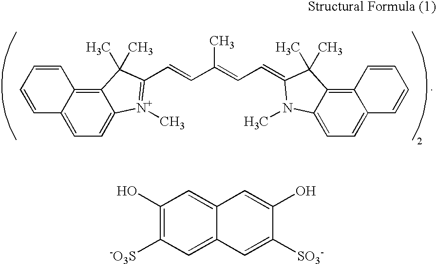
C1(O)=C([-O3S])C=C2C(=C1)C=C(O)C([SO3-])=C2.C1=CC=CC2=CC=C3C(=C12)C(C)(C)C(C=CC(C)=CC=C1C(C)(C)C2=C4C(=CC=C2N1C)C=CC=C4)=[N+]3C
